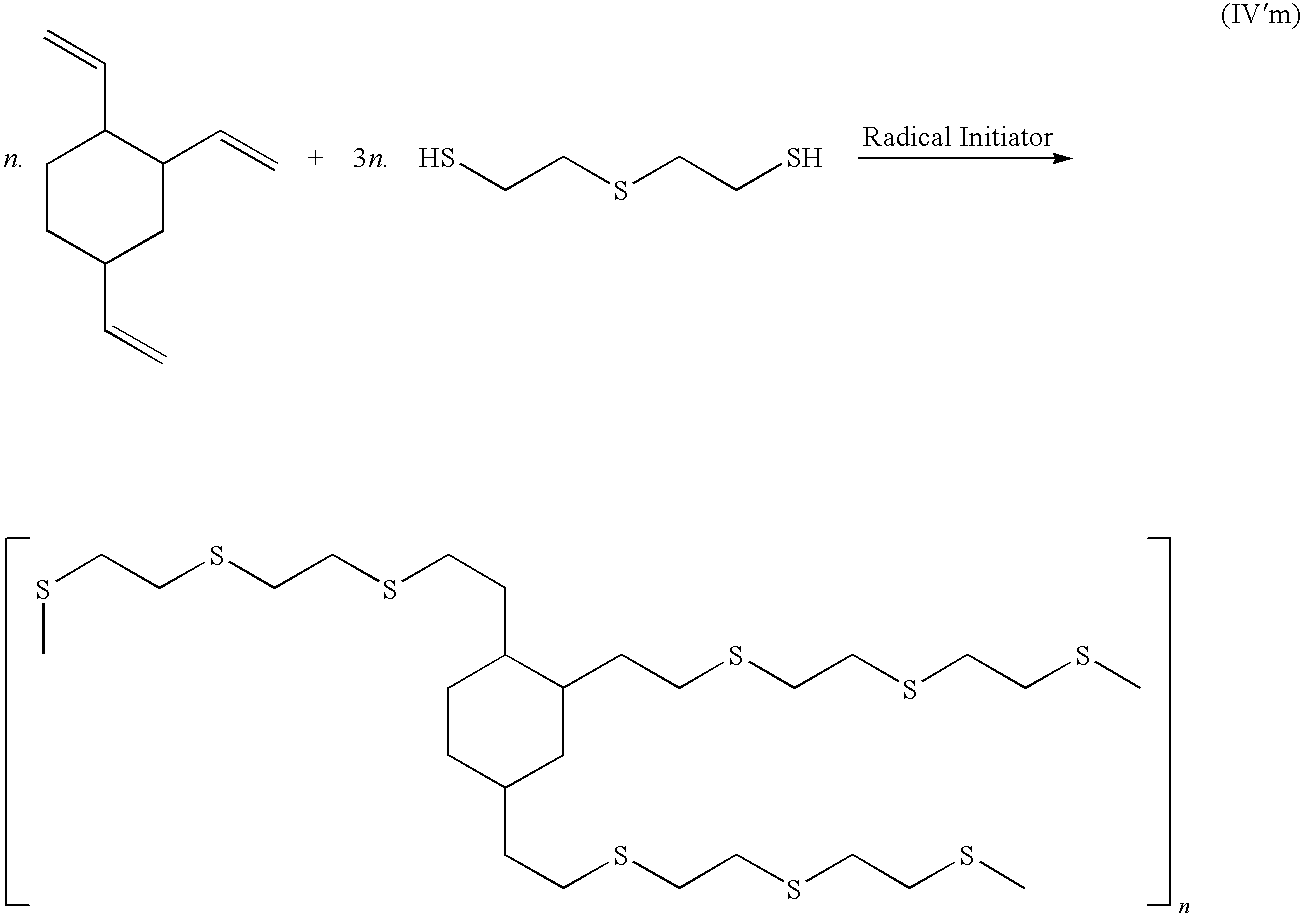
C1CC(C=C)CC(C=C)C1C=C.SCCSCCS.C1CC(CCSCCSCCSC)CC(CCSCCSCCSC)C1CCSCCSCCSC
